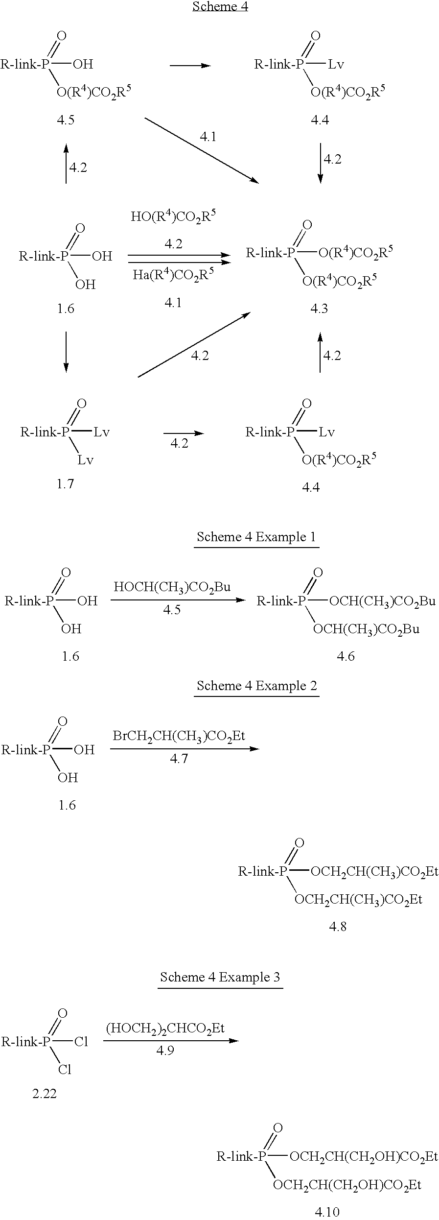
[R-link-P]([Lv])(=O)[Lv].[R-link-P]([Lv])(=O)[O(R4)CO2R5].[R-link-P](O)(=O)[O(R4)CO2R5].[R-link-P]([Lv])(=O)[O(R4)CO2R5].[R-link-P](O)(=O)O.[R-link-P]([O(R4)CO2R5])(=O)[O(R4)CO2R5].[R-link-P]([OCH2CH(CH3)CO2Et])(=O)[OCH2CH(CH3)CO2Et].[R-link-P](O)(=O)O.[BrCH2CH(CH3)CO2Et].[R-link-P](O)(=O)O.[HOCH(CH3)CO2Bu].[R-link-P]([OCH(CH3)CO2Bu])(=O)[OCH(CH3)CO2Bu].[R-link-P]([OCH2CH(CH2OH)CO2Et])(=O)[OCH2CH(CH2OH)CO2Et].[R-link-P](Cl)(=O)Cl.[(HOCH2)2CHCO2Et]
